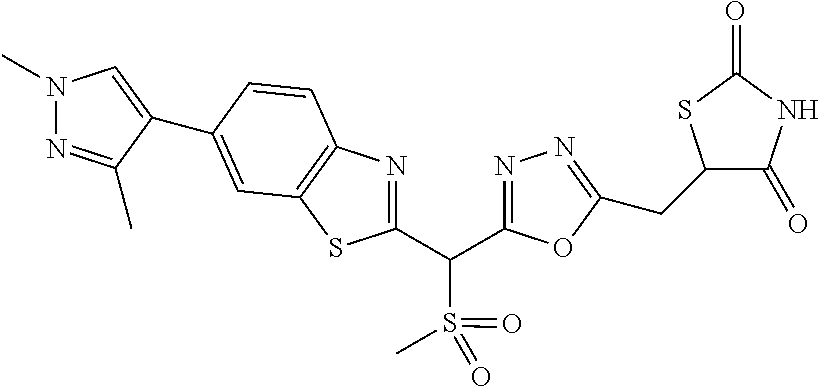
C(C1=NN=C(CC2C(=O)NC(=O)S2)O1)(S(=O)(=O)C)C1=NC2=C(S1)C=C(C1=CN(C)N=C1C)C=C2
